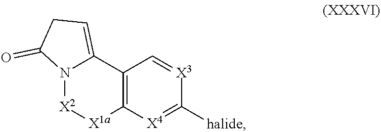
[X1a]1C2=C(C3=CCC(=O)N3[X2]1)C=[X3]C([halide])=[X4]2
